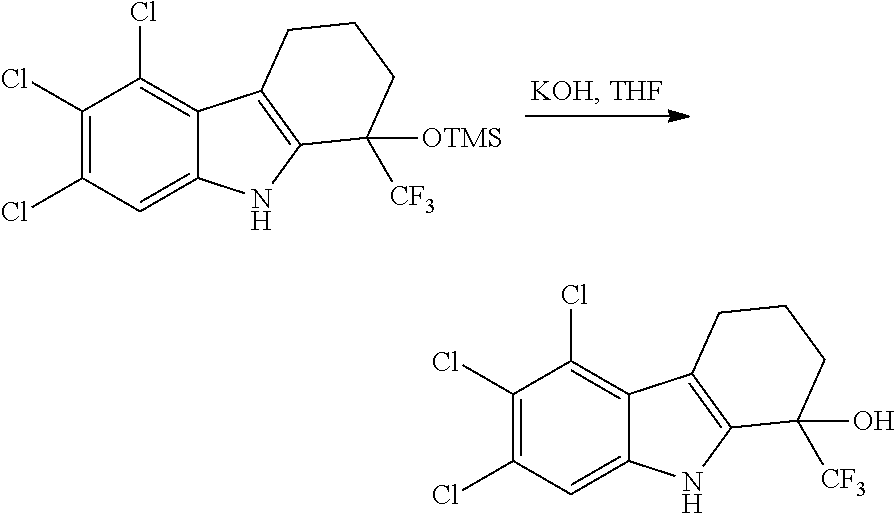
C1(Cl)=C(Cl)C=C2C(=C1Cl)C1=C(N2)C([CF3])([OTMS])CCC1.C1(Cl)=C(Cl)C=C2C(=C1Cl)C1=C(N2)C([CF3])(O)CCC1
